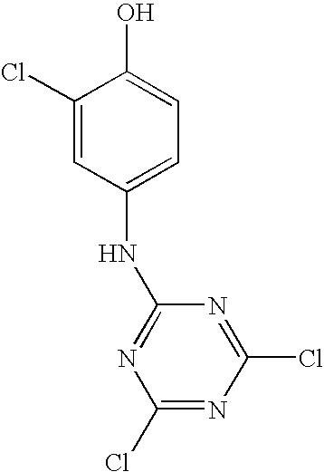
C1(Cl)=NC(Cl)=NC(NC2=CC=C(O)C(Cl)=C2)=N1
